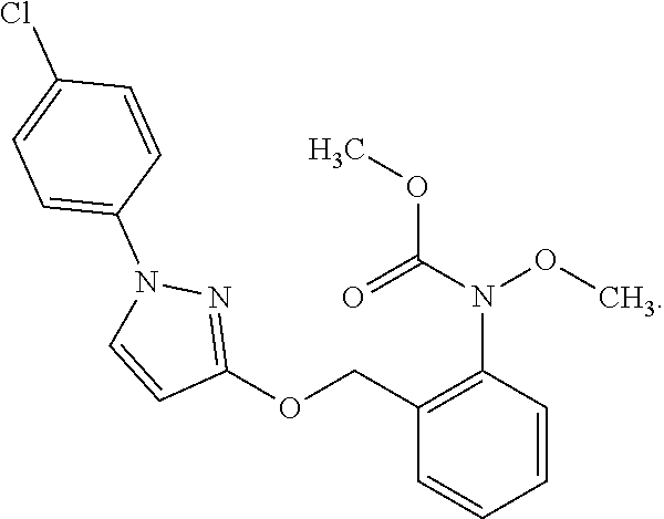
C1=C(Cl)C=CC(N2C=CC(OCC3=C(N(C(OC)=O)OC)C=CC=C3)=N2)=C1
